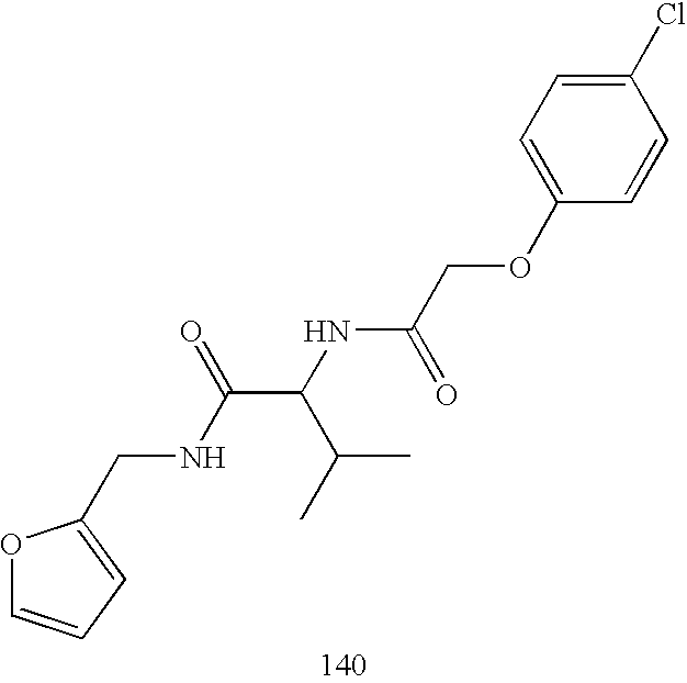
C1=C(OCC(NC(C(NCC2=CC=CO2)=O)C(C)C)=O)C=CC(Cl)=C1
